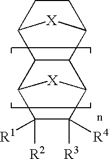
C12C(C3CCC1[X]3)C1C([R3])([R4])C([R2])([R1])C2[X]1
